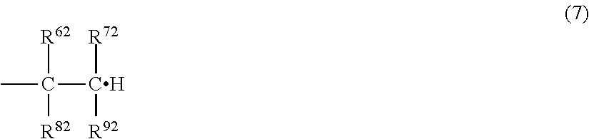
C([R62])([R82])(C([R72])[R92])C
